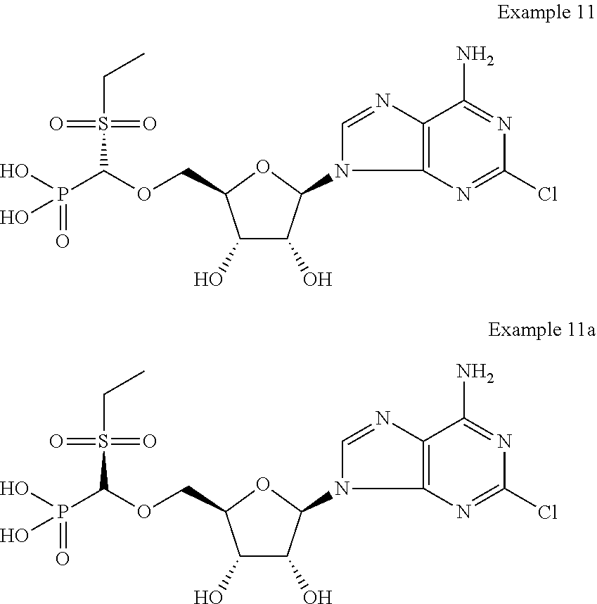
N1(C2C(O)C(O)C(COC(S(CC)(=O)=O)P(=O)(O)O)O2)C=NC2=C1N=C(Cl)N=C2N.N1(C2C(O)C(O)C(COC(S(CC)(=O)=O)P(=O)(O)O)O2)C=NC2=C1N=C(Cl)N=C2N
